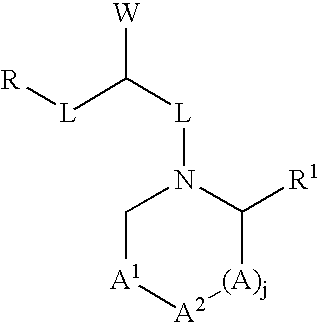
C1[A1][A2][(A)j]C([R1])N1[L]C([L][R])[W]
